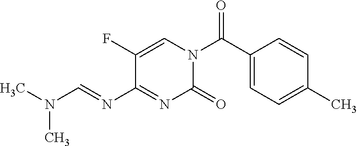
O=C(C1=CC=C(C)C=C1)N1C=C(F)C(N=CN(C)C)=NC1=O
